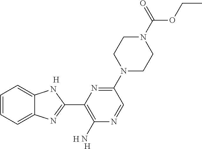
[H].[H].C1=CC=C2C(=C1)NC(C1=C(N)N=CC(N3CCN(C(OCC)=O)CC3)=N1)=N2.[H]
